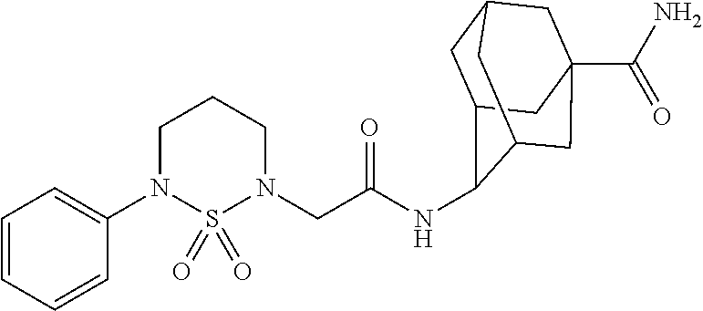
C1(N2CCCN(CC(=O)NC3C4CC5CC(C(N)=O)(CC3C5)C4)S2(=O)=O)=CC=CC=C1
